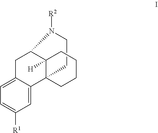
C1=C2C(=CC=C1[R1])CC1C3([H])C2(CCCC3)CCN1[R2]
